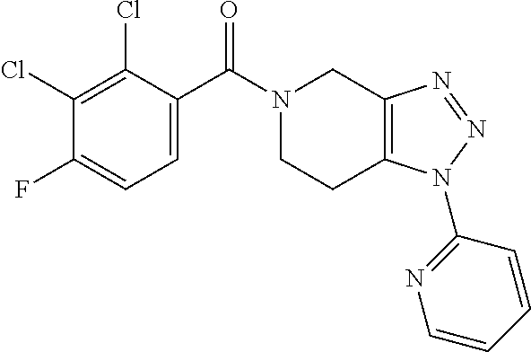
N1(C(C2=CC=C(F)C(Cl)=C2Cl)=O)CCC2=C(C1)N=NN2C1=NC=CC=C1
